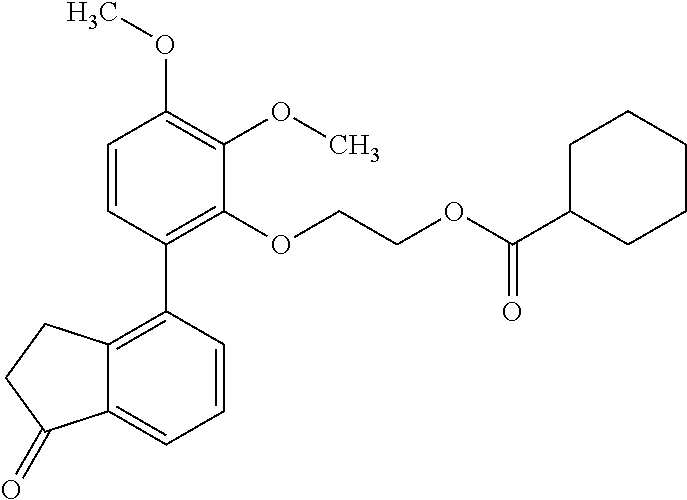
C1=CC(C2=C3C(=CC=C2)C(=O)CC3)=C(OCCOC(C2CCCCC2)=O)C(OC)=C1OC
